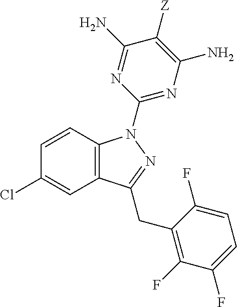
C1=CC2=C(C=C1Cl)C(CC1=C(F)C(F)=CC=C1F)=NN2C1=NC(N)=C([Z])C(N)=N1
